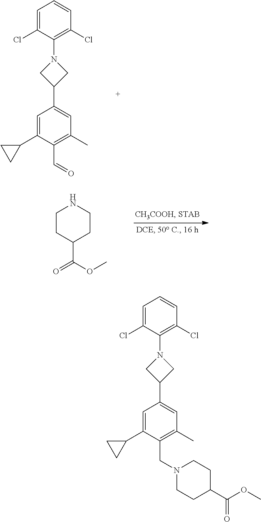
C1=C(Cl)C(N2CC(C3=CC(C)=C(C=O)C(C4CC4)=C3)C2)=C(Cl)C=C1.C1CC(C(OC)=O)CCN1.C1=C(Cl)C(N2CC(C3=CC(C)=C(CN4CCC(C(OC)=O)CC4)C(C4CC4)=C3)C2)=C(Cl)C=C1
